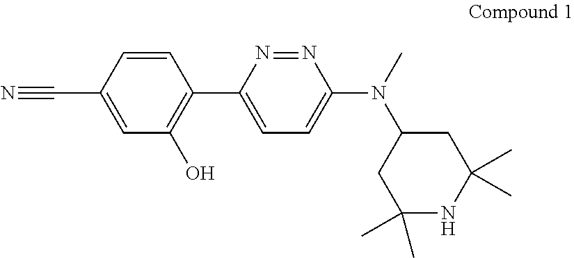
C1=C(C2=C(O)C=C(C#N)C=C2)N=NC(N(C)C2CC(C)(C)NC(C)(C)C2)=C1
